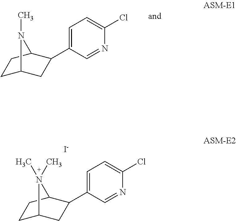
C1C2CC(C3=CC=C(Cl)N=C3)C(C1)N2(C)C.[I-].C1C2CC(C3=CC=C(Cl)N=C3)C(C1)N2C
